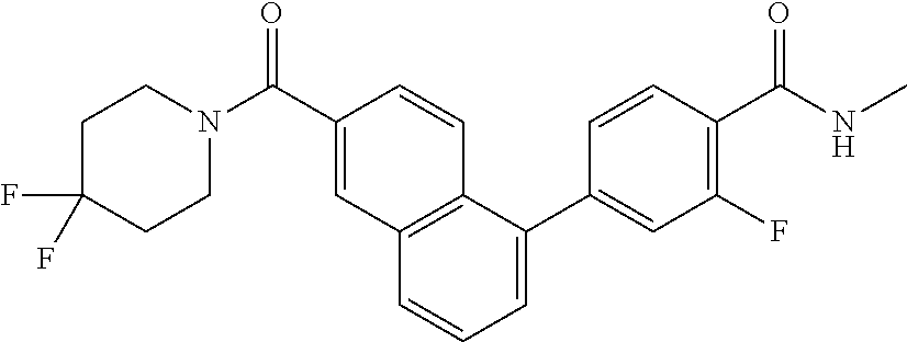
C1C(F)(F)CCN(C(C2=CC3=C(C=C2)C(C2=CC(F)=C(C(=O)NC)C=C2)=CC=C3)=O)C1
